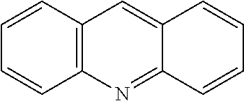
C1=CC2=C(C=C1)C=C1C(=N2)C=CC=C1
